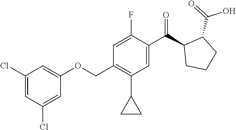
C(=O)(C1C(C(C2=CC(C3CC3)=C(COC3=CC(Cl)=CC(Cl)=C3)C=C2F)=O)CCC1)O
